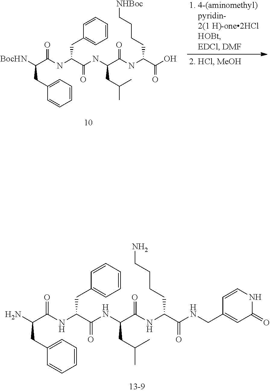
C1=CC=CC=C1CC(C(=O)NC(CC(C)C)C(=O)NC(CCCC[NHBoc])C(=O)O)NC(C(CC1=CC=CC=C1)[BocHN])=O.C1=CC=CC=C1CC(C(=O)NC(CC(C)C)C(=O)NC(CCCCN)C(=O)NCC1=CC(=O)NC=C1)NC(C(CC1=CC=CC=C1)N)=O
